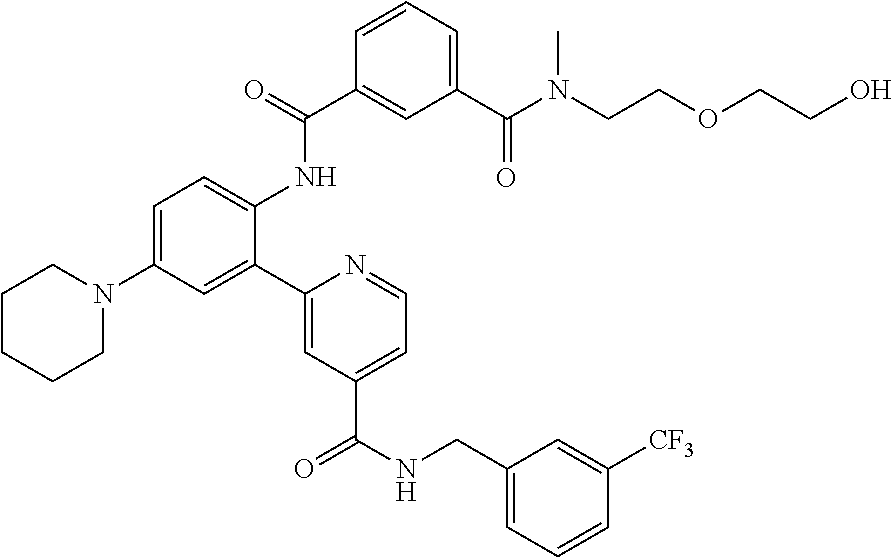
C1=C(N2CCCCC2)C=C(C2=CC(C(NCC3=CC=CC([CF3])=C3)=O)=CC=N2)C(NC(=O)C2=CC(C(N(CCOCCO)C)=O)=CC=C2)=C1
